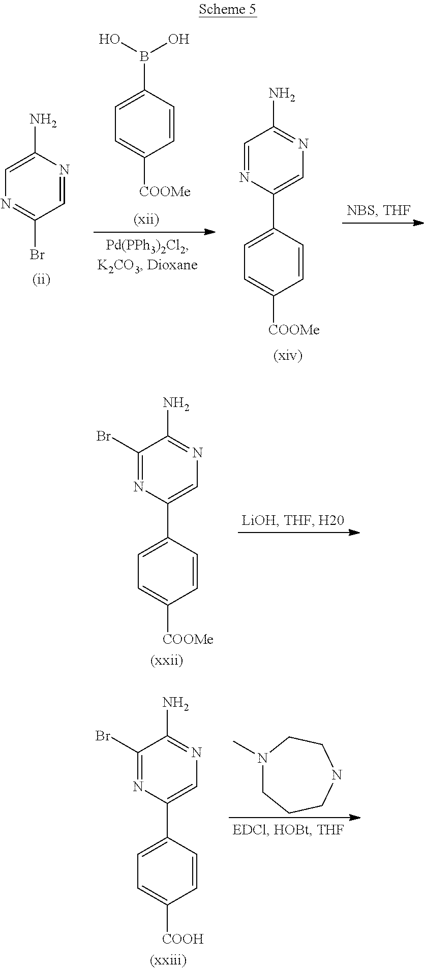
C1=C(N)N=CC(Br)=N1.C1=C(B(O)O)C=CC([COOMe])=C1.C1=NC(C2=CC=C([COOMe])C=C2)=CN=C1N.C1(Br)=NC(C2=CC=C([COOMe])C=C2)=CN=C1N.C1(Br)=NC(C2=CC=C([COOH])C=C2)=CN=C1N.N1(C)CCCNCC1
